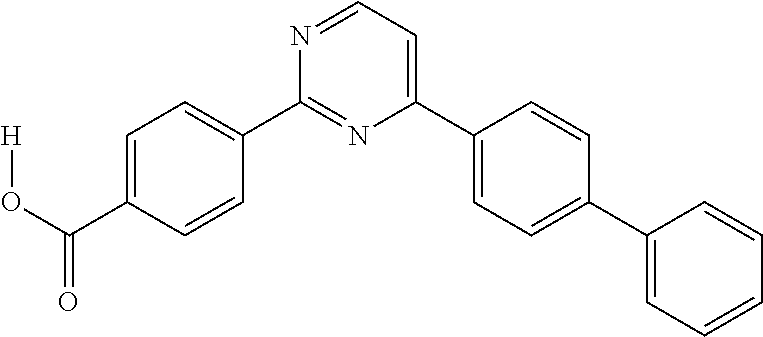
C1=C(C(O[H])=O)C=CC(C2=NC(C3=CC=C(C4=CC=CC=C4)C=C3)=CC=N2)=C1
